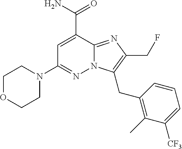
C1=C(C(=O)N)C2=NC(CF)=C(CC3=C(C)C([CF3])=CC=C3)N2N=C1N1CCOCC1
